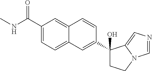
C1(C(NC)=O)=CC=C2C(=C1)C=CC(C1(O)CCN3C1=CN=C3)=C2
